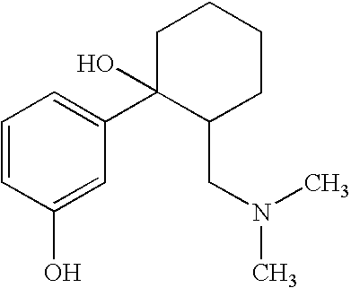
C1=CC(O)=CC(C2(O)C(CN(C)C)CCCC2)=C1
